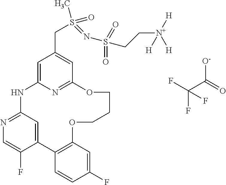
C1=C2N=C(C=C1CS(C)(=NS(CC[N+]([H])([H])[H])(=O)=O)=O)OCCCOC1=C(C3=CC(=NC=C3F)N2)C=CC(F)=C1.[O-]C(=O)C(F)(F)F
